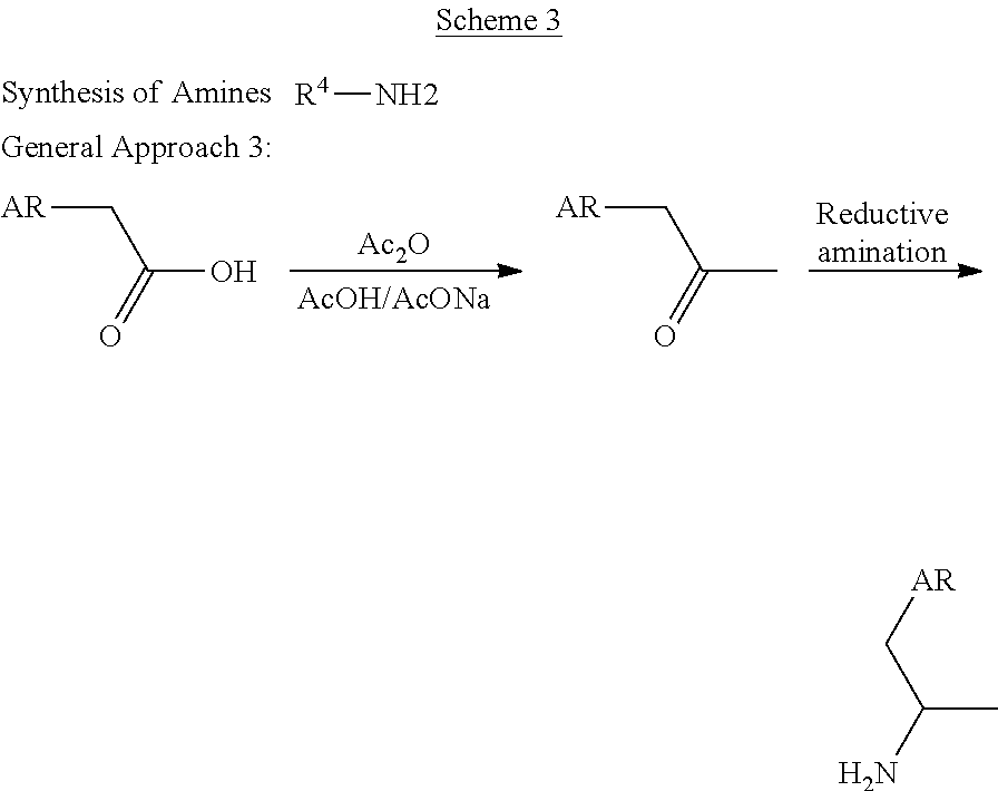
[Ac2O].[R4]N.[General Approach 3:].[Reductiveamination].[AR]CC(O)=O.[AR]CC(C)=O.C(C(C)N)[AR]
